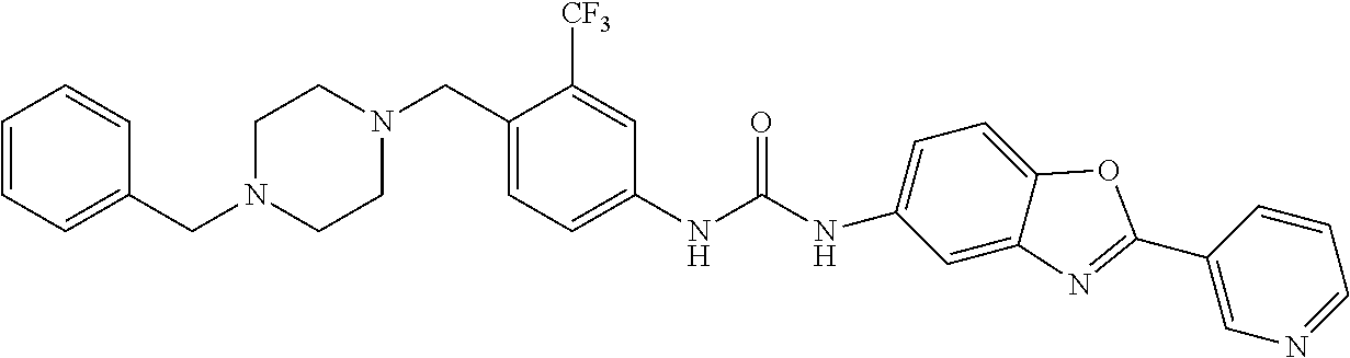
C1N(CC2=CC=CC=C2)CCN(CC2=CC=C(NC(=O)NC3=CC=C4OC(C5=CN=CC=C5)=NC4=C3)C=C2[CF3])C1
